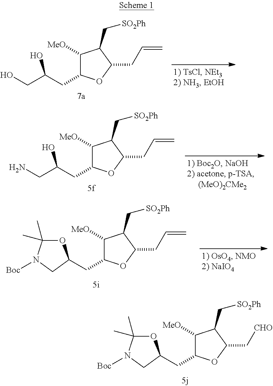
C1([MeO])C(CC2OC(C)(C)N([Boc])C2)OC(C[CHO])C1C[SO2Ph].C1([MeO])C(CC(CO)O)OC(CC=C)C1C[SO2Ph].C1([MeO])C(CC(CN)O)OC(CC=C)C1C[SO2Ph].C1([MeO])C(CC2OC(C)(C)N([Boc])C2)OC(CC=C)C1C[SO2Ph]
